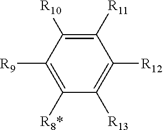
C1([R9])=C([R8*])C([R13])=C([R12])C([R11])=C1[R10]
